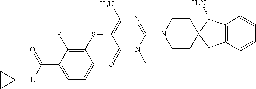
N1(C)C(N2CCC3(C(N)C4=C(C=CC=C4)C3)CC2)=NC(N)=C(SC2=C(F)C(C(=O)NC3CC3)=CC=C2)C1=O
